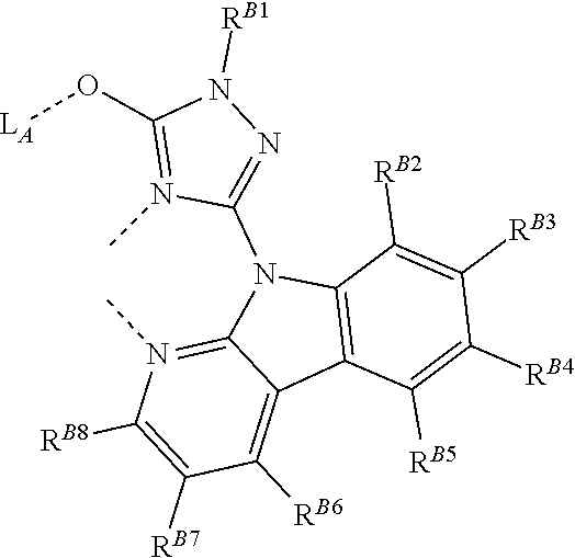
C12=C(C([RB2])=C([RB3])C([RB4])=C1[RB5])N(C1=NN([RB1])C(O[LA])=N1C)C1=N(C)C([RB8])=C([RB7])C([RB6])=C21
